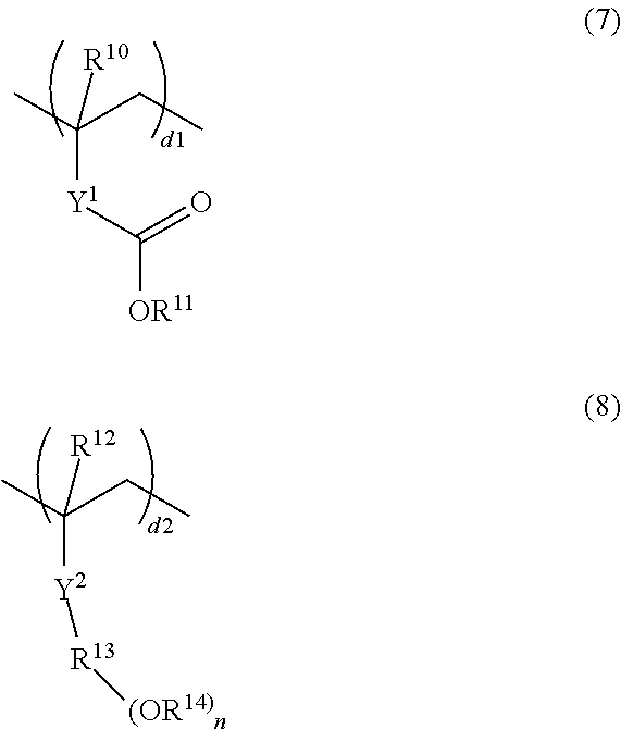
CCC(C)([Y1]C(=O)[OR11])[R10].CCC(C)([Y2][R13][(OR14)n])[R12]
